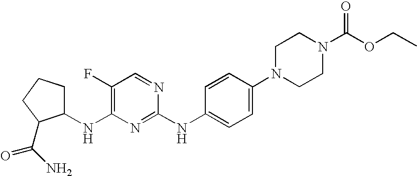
C1CCC(C(N)=O)C1NC1=C(F)C=NC(NC2=CC=C(N3CCN(C(OCC)=O)CC3)C=C2)=N1
